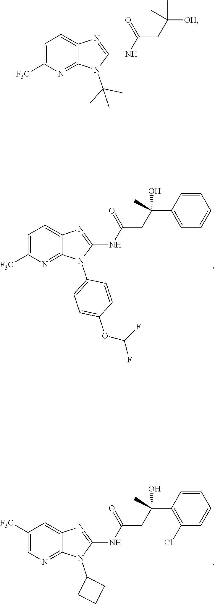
N(C1=NC2=CC=C([F3C])N=C2N1C1=CC=C(OC(F)F)C=C1)C(CC(C1=CC=CC=C1)(C)O)=O.N(C1=NC2=CC([F3C])=CN=C2N1C1CCC1)C(CC(C1=C(Cl)C=CC=C1)(C)O)=O.N(C1=NC2=CC=C([F3C])N=C2N1C(C)(C)C)C(CC([OH])(C)C)=O
